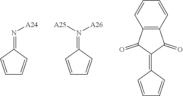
C1=CC(=N[A24])C=C1.C1=CC(=N([A26])[A25])C=C1.C1=CC(=C2C(=O)C3=C(C2=O)C=CC=C3)C=C1
